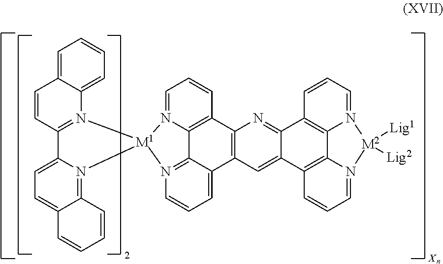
C12=N3C(=CC=C1C=CC=C2)C1=N(C2=CC=CC=C2C=C1)[M1]31N2=CC=CC3=C2C2=N1C=CC=C2C1=C3N=C2C(=C1)C1=C3C4=C2C=CC=N4[M2]([Lig1])([Lig2])N3=CC=C1
